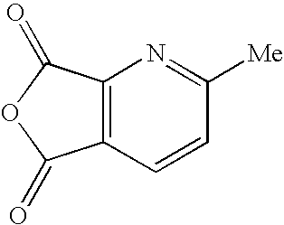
C12=C(C=CC([Me])=N1)C(=O)OC2=O
